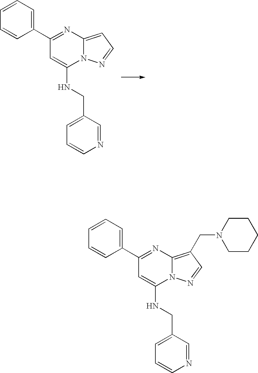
C1=C(C2=NC3=CC=NN3C(NCC3=CC=CN=C3)=C2)C=CC=C1.C1=C(C2=NC3=C(CN4CCCCC4)C=NN3C(NCC3=CC=CN=C3)=C2)C=CC=C1
